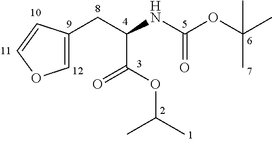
C1=C(CC(NC(OC(C)(C)C)=O)C(OC(C)C)=O)C=CO1
